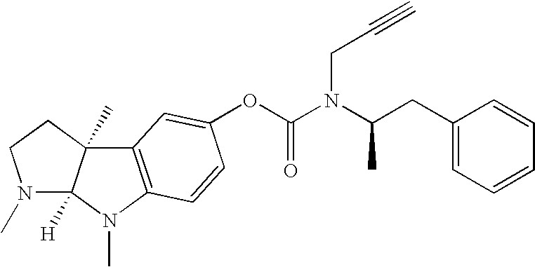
O(C(N(C(CC1=CC=CC=C1)C)CC#C)=O)C1=CC2=C(N(C)C3([H])C2(C)CCN3C)C=C1
